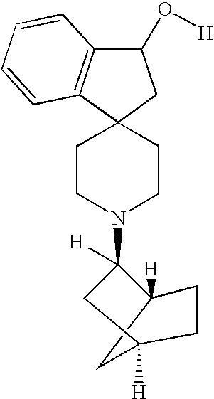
C12(CCN(C3([H])CC4([H])CC3([H])CC4)CC1)CC(O[H])C1=C2C=CC=C1
